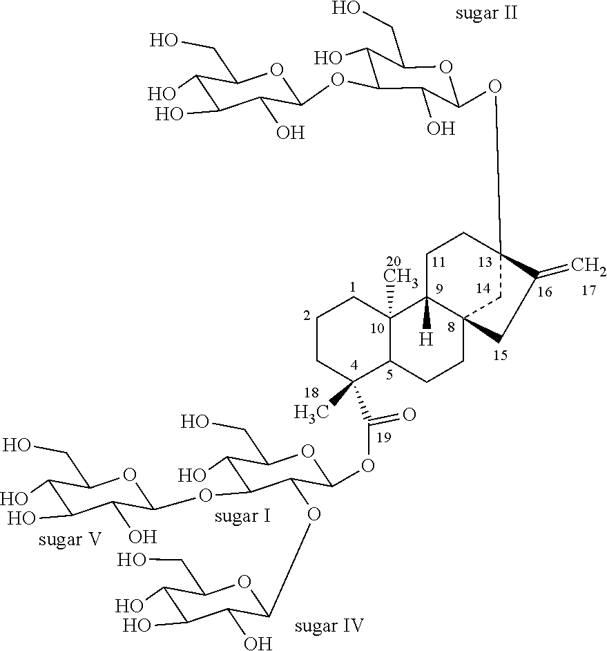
C1(O)C(O)C(O)C(OC2C(O)C(CO)OC(OC(=O)C3(C)C4C(C)(CCC3)C3([H])C5(CC4)CC(=C)C(OC4C(O)C(OC6C(O)C(O)C(O)C(CO)O6)C(O)C(CO)O4)(CC3)C5)C2OC2C(O)C(O)C(O)C(CO)O2)OC1CO
